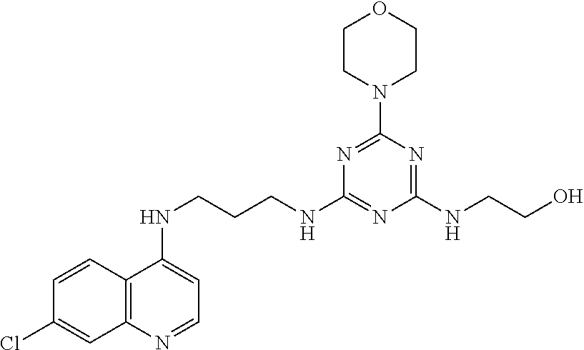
C12=C(N=CC=C1NCCCNC1=NC(NCCO)=NC(N3CCOCC3)=N1)C=C(Cl)C=C2
